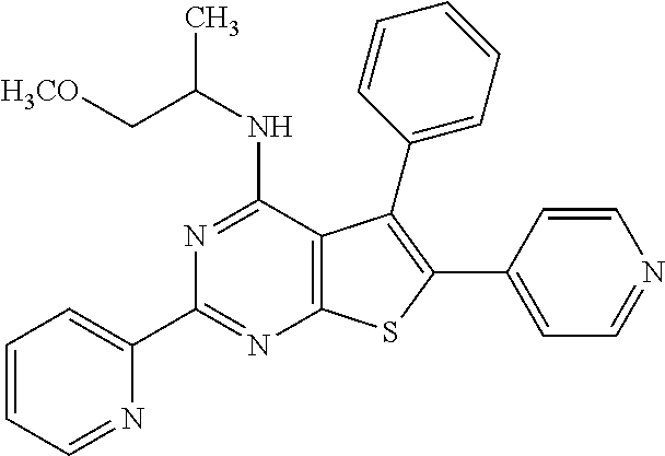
C1=CC=NC(C2=NC3=C(C(NC(C[H3CO])C)=N2)C(C2=CC=CC=C2)=C(C2=CC=NC=C2)S3)=C1
